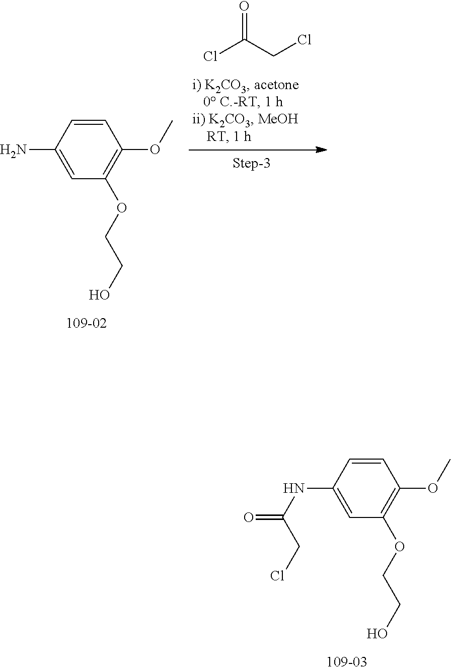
C1=CC(N)=CC(OCCO)=C1OC.ClC(CCl)=O.C1=CC(NC(CCl)=O)=CC(OCCO)=C1OC
